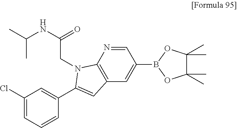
C1(Cl)=CC=CC(C2=CC3=C(N=CC(B4OC(C)(C)C(C)(C)O4)=C3)N2CC(NC(C)C)=O)=C1
